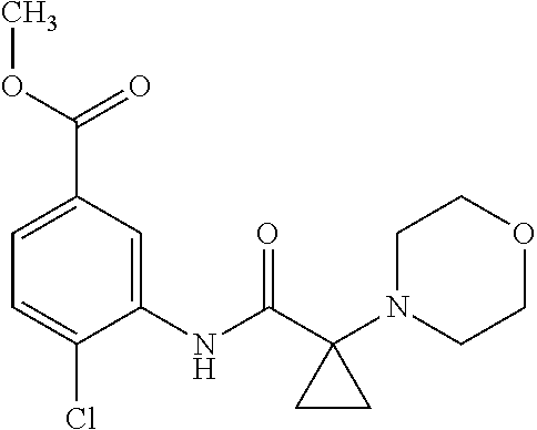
C1(NC(C2(N3CCOCC3)CC2)=O)=CC(C(OC)=O)=CC=C1Cl
